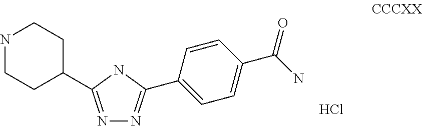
N1=C(C2CCNCC2)NC(C2=CC=C(C(=O)N)C=C2)=N1.Cl
